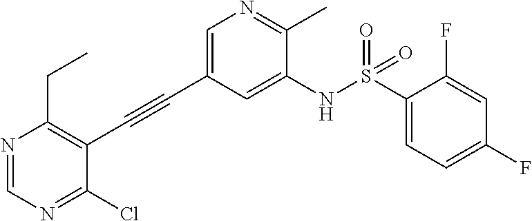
C1=C(C#CC2=C(CC)N=CN=C2Cl)C=C(NS(C2=CC=C(F)C=C2F)(=O)=O)C(C)=N1
